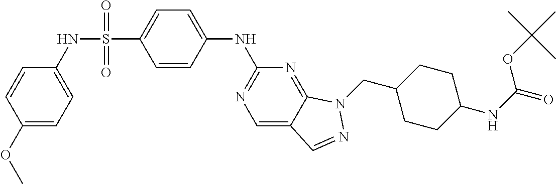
C1(OC)=CC=C(NS(=O)(C2=CC=C(NC3=NC=C4C(=N3)N(CC3CCC(NC(=O)OC(C)(C)C)CC3)N=C4)C=C2)=O)C=C1
